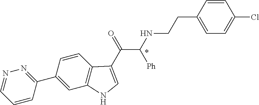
C1(C2=NN=CC=C2)=CC2=C(C=C1)C(C(=O)C(NCCC1=CC=C(Cl)C=C1)[Ph])=CN2
